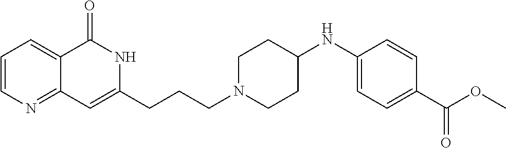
C1=CN=C2C(=C1)C(=O)NC(CCCN1CCC(NC3=CC=C(C(OC)=O)C=C3)CC1)=C2
